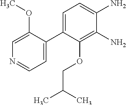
C1=C(C2=CC=C(N)C(N)=C2OCC(C)C)C(OC)=CN=C1
